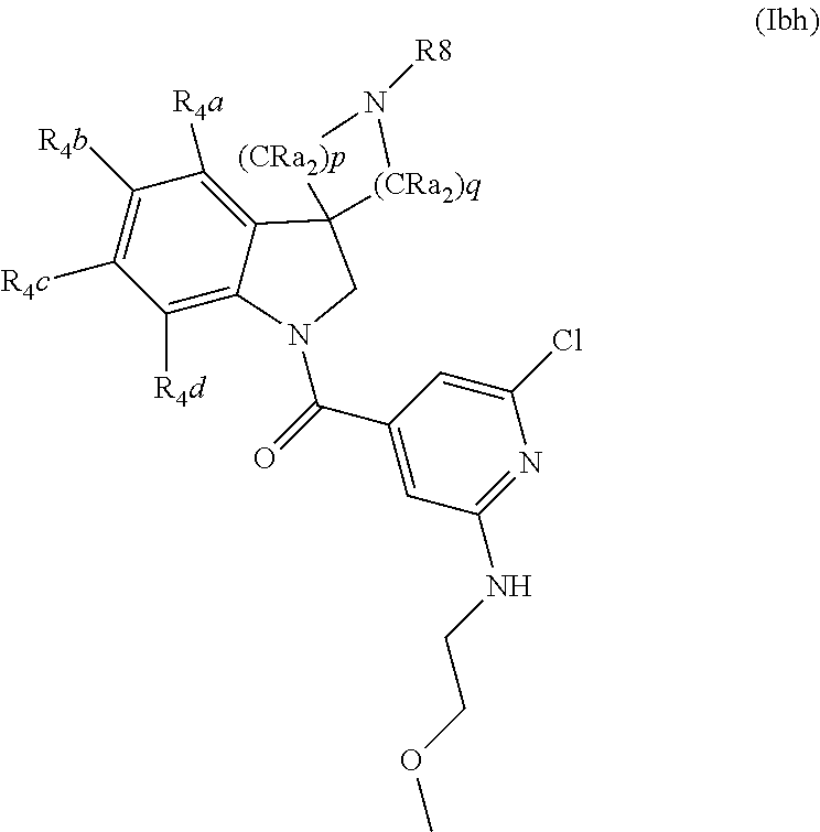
C1([R4d])=C2C(=C([R4a])C([R4b])=C1[R4c])C1(CN2C(=O)C2=CC(NCCOC)=NC(Cl)=C2)[(CRa2)q]N([R8])[(CRa2)p]1
